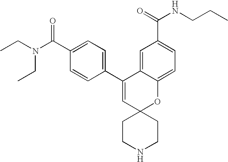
CCN(C(C1=CC=C(C2=CC3(OC4=CC=C(C(NCCC)=O)C=C24)CCNCC3)C=C1)=O)CC
